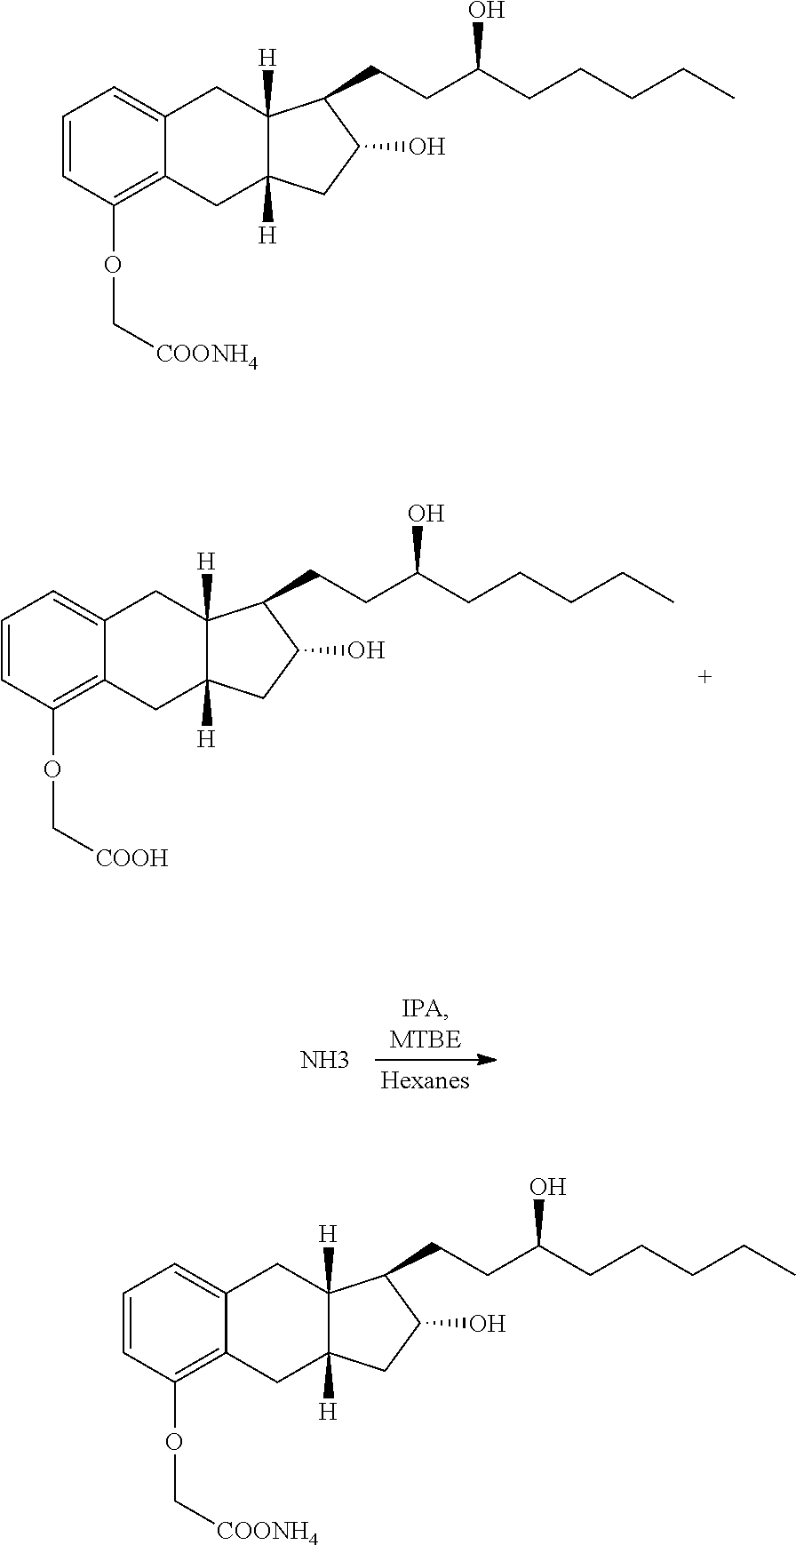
C1=CC(OC[COOH])=C2C(=C1)CC1([H])C([H])(C2)CC(O)C1CCC(CCCCC)O.N.C1=CC(OC[COONH4])=C2C(=C1)CC1([H])C([H])(C2)CC(O)C1CCC(CCCCC)O.C1=CC(OC[COONH4])=C2C(=C1)CC1([H])C([H])(C2)CC(O)C1CCC(CCCCC)O
